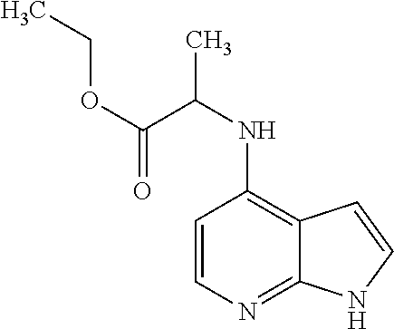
C1=CN=C2C(=C1NC(C)C(OCC)=O)C=CN2
